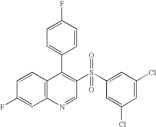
C12=C(C=CC(F)=C1)C(C1=CC=C(F)C=C1)=C(S(C1=CC(Cl)=CC(Cl)=C1)(=O)=O)C=N2
